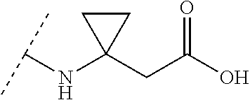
C(NC1(CC(O)=O)CC1)(C)C
